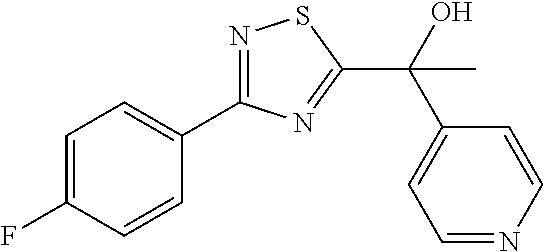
C1=C(F)C=CC(C2=NSC(C(O)(C3=CC=NC=C3)C)=N2)=C1
